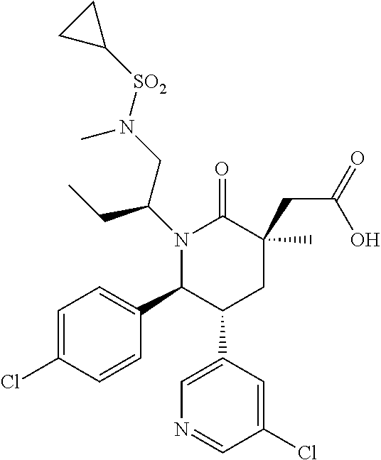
C1=C(Cl)C=CC(C2C(C3=CN=CC(Cl)=C3)CC(C)(CC(=O)O)C(=O)N2C(CN([SO2]C2CC2)C)CC)=C1
